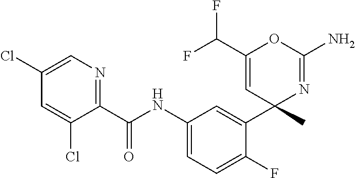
C1(C(NC2=CC=C(F)C(C3(C)N=C(N)OC(C(F)F)=C3)=C2)=O)=NC=C(Cl)C=C1Cl
